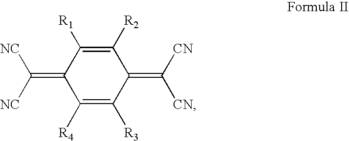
C1([R2])=C([R1])C(=C([NC])[NC])C([R4])=C([R3])C1=C([CN])[CN]
